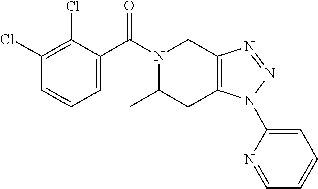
N1(C(C2=CC=CC(Cl)=C2Cl)=O)C(C)CC2=C(C1)N=NN2C1=CC=CC=N1
